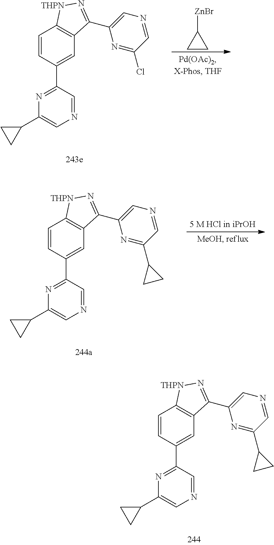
C1=CC(C2=NC(C3CC3)=CN=C2)=CC2=C1[THPN]N=C2C1=CN=CC(C2CC2)=N1.C1=CC(C2=NC(C3CC3)=CN=C2)=CC2=C1[THPN]N=C2C1=CN=CC(Cl)=N1.[ZnBr]C1CC1.C1=CC(C2=NC(C3CC3)=CN=C2)=CC2=C1[THPN]N=C2C1=CN=CC(C2CC2)=N1
